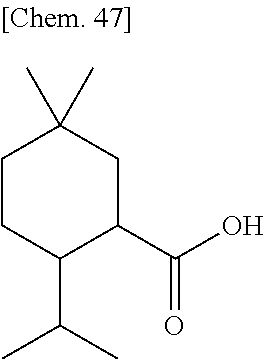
C1CC(C(C)C)C(C(O)=O)CC1(C)C
